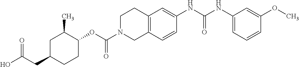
C1C(CC(O)=O)CCC(OC(N2CC3=C(CC2)C=C(NC(NC2=CC=CC(OC)=C2)=O)C=C3)=O)C1C
